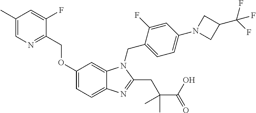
C1(OCC2=NC=C(C)C=C2F)=CC=C2C(=C1)N(CC1=CC=C(N3CC(C(F)(F)F)C3)C=C1F)C(CC(C(=O)O)(C)C)=N2
